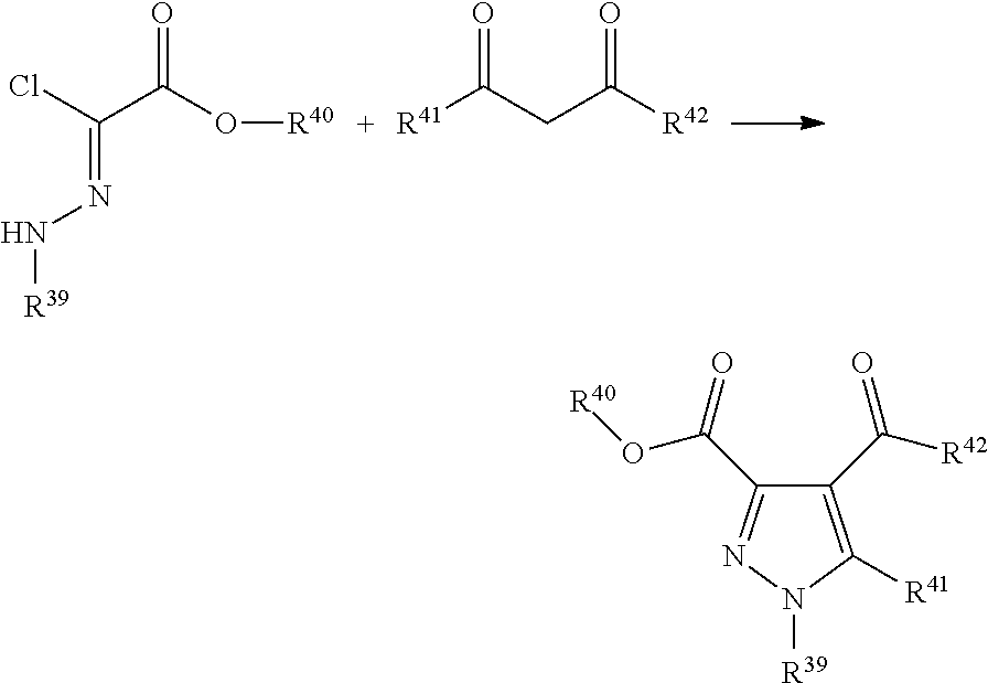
ClC(C(=O)O[R40])=NN[R39].[R41]C(CC([R42])=O)=O.C1(C([R42])=O)=C([R41])N([R39])N=C1C(=O)O[R40]
